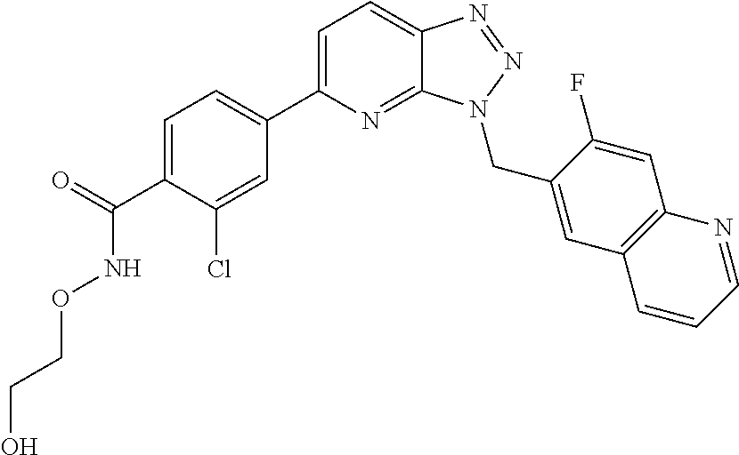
C1=C(C2=CC=C(C(=O)NOCCO)C(Cl)=C2)N=C2C(=C1)N=NN2CC1=CC2=C(C=C1F)N=CC=C2
